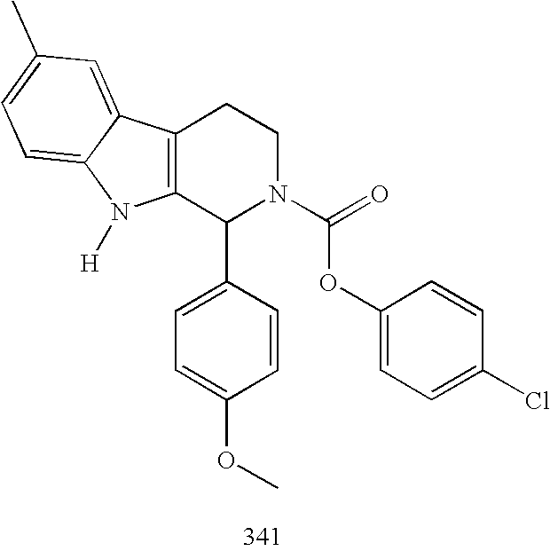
C12=C(C(C3=CC=C(OC)C=C3)N(C(OC3=CC=C(Cl)C=C3)=O)CC1)N([H])C1=CC=C(C)C=C21
